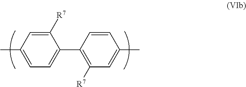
C1([R7])=CC(C)=CC=C1C1=C([R7])C=C(C)C=C1
